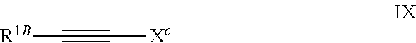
[R1B]C#C[Xc]
